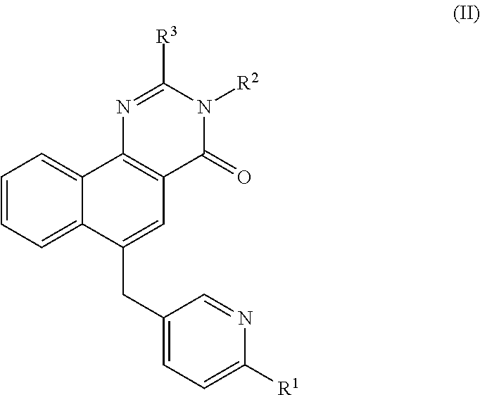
C1=CC=C2C(=C1)C1=C(C=C2CC2=CC=C([R1])N=C2)C(=O)N([R2])C([R3])=N1
